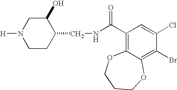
[H]N1CCC(CNC(C2=C3C(=C(Br)C(Cl)=C2)OCCCO3)=O)C(O)C1
